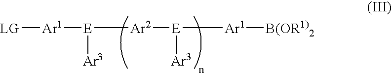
[LG][Ar1][E]([Ar2][E]([Ar1][B(OR1)2])[Ar3])[Ar3]
